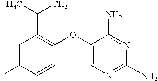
C1=C(I)C=CC(OC2=CN=C(N)N=C2N)=C1C(C)C
